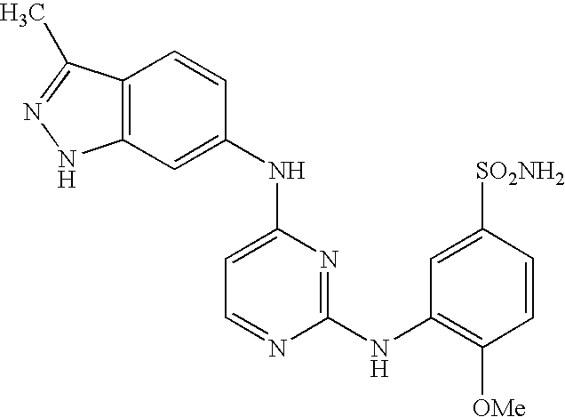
C12=C(C=C(NC3=CC=NC(NC4=C([OMe])C=CC([SO2NH2])=C4)=N3)C=C1)NN=C2C
